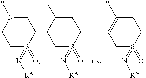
C1S(=O)(=N[RN])CCN(*)C1.C1S(=O)(=N[RN])CCC(*)C1.C1S(=O)(=N[RN])CCC(*)=C1
